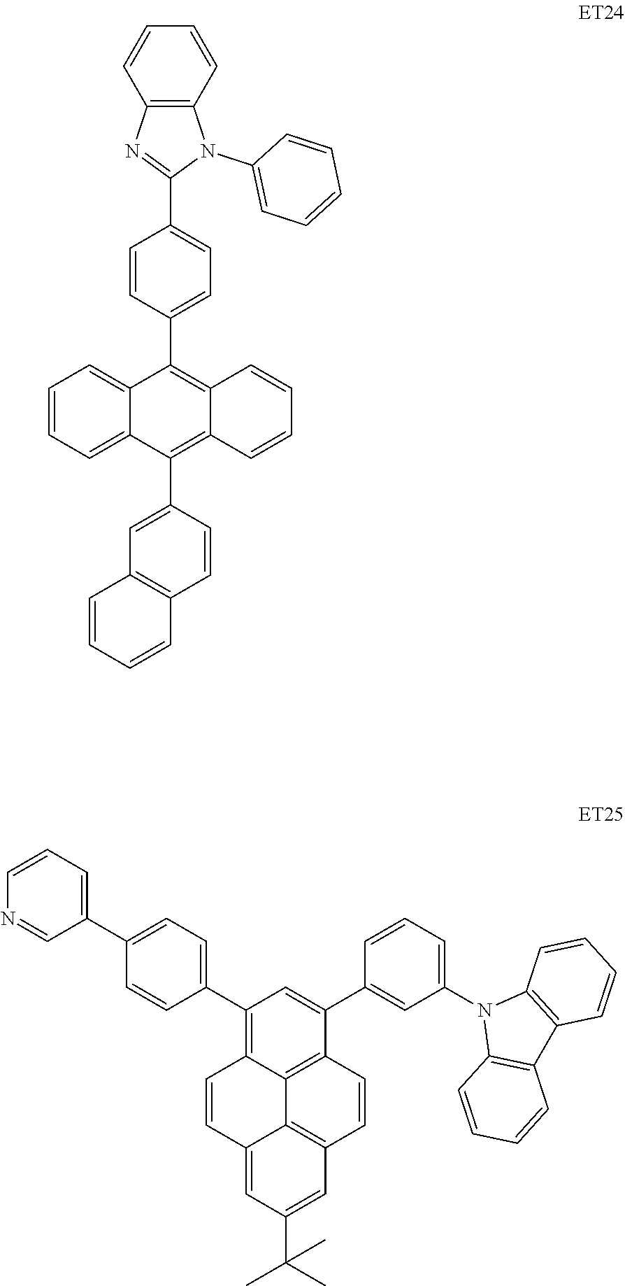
C1=CC=C2C(=C1)C(C1=CC=C(C3=NC4=C(N3C3=CC=CC=C3)C=CC=C4)C=C1)=C1C(=C2C2=CC3=C(C=C2)C=CC=C3)C=CC=C1.C1(C2=CC=C(C3=CC=CN=C3)C=C2)=C2C3=C(C(C4=CC(N5C6=C(C7=C5C=CC=C7)C=CC=C6)=CC=C4)=C1)C=CC1=C3C(=CC(C(C)(C)C)=C1)C=C2
